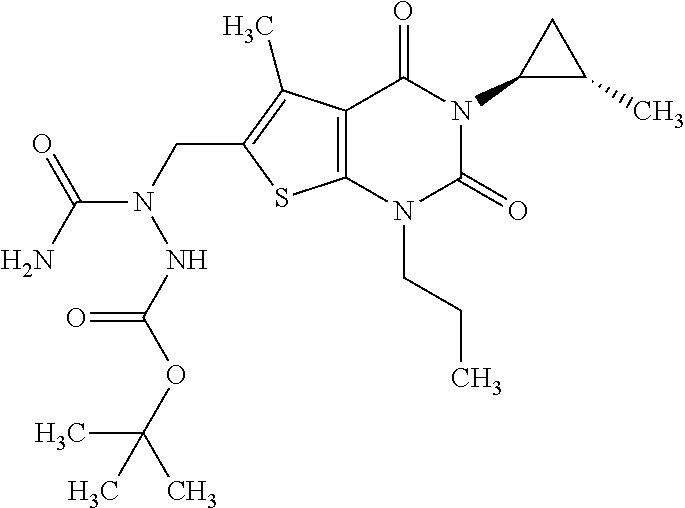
C12=C(N(CCC)C(=O)N(C3C(C)C3)C1=O)SC(CN(C(N)=O)NC(OC(C)(C)C)=O)=C2C
